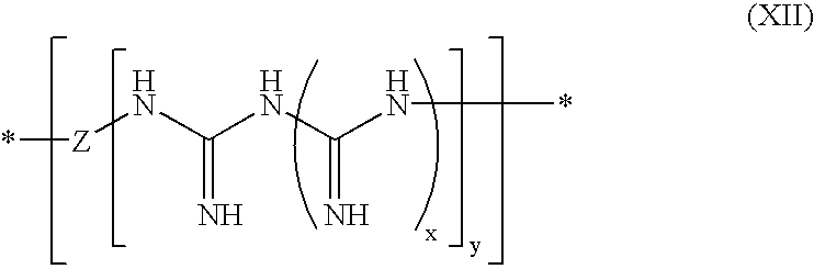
*[Z]NC(NC(N*)=N)=N
